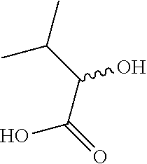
C(C(O)=O)(C(C)C)O
